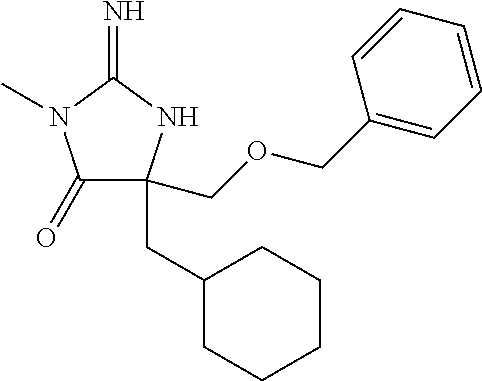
C1(=O)C(COCC2=CC=CC=C2)(CC2CCCCC2)NC(=N)N1C
